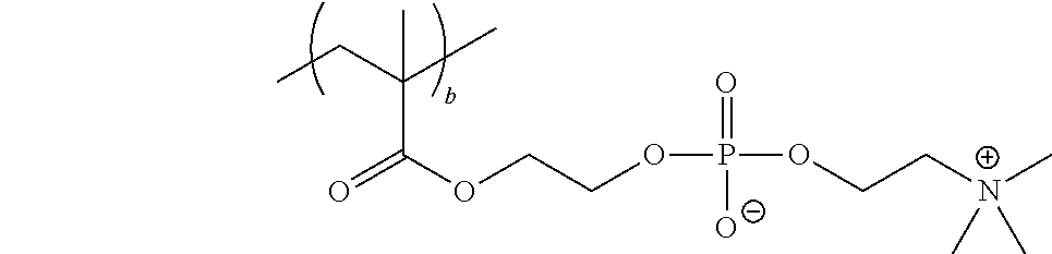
C(CC)(C)(C(=O)OCCOP(OCC[N+](C)(C)C)(=O)[O-])C
